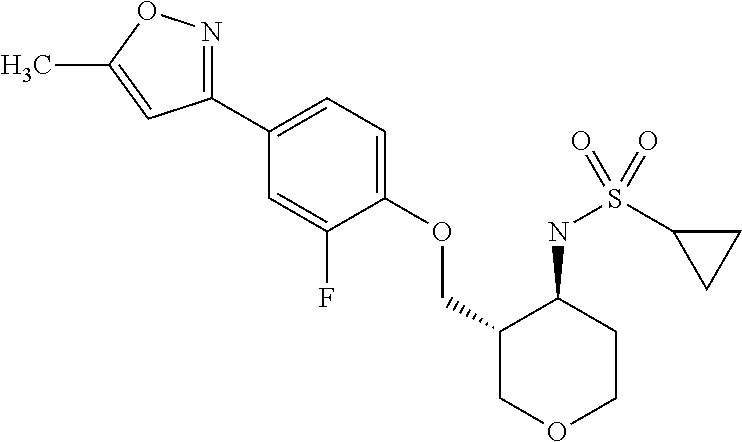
C1(C2=CC=C(OCC3COCCC3NS(C3CC3)(=O)=O)C(F)=C2)=NOC(C)=C1
